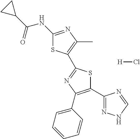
C1CC1C(=O)NC1=NC(C)=C(C2=NC(C3=CC=CC=C3)=C(C3=NNC=N3)S2)S1.[H]Cl
